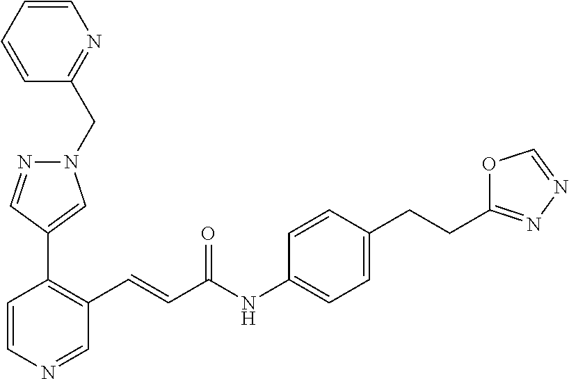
C1=CN=CC(C=CC(NC2=CC=C(CCC3=NN=CO3)C=C2)=O)=C1C1=CN(CC2=NC=CC=C2)N=C1
